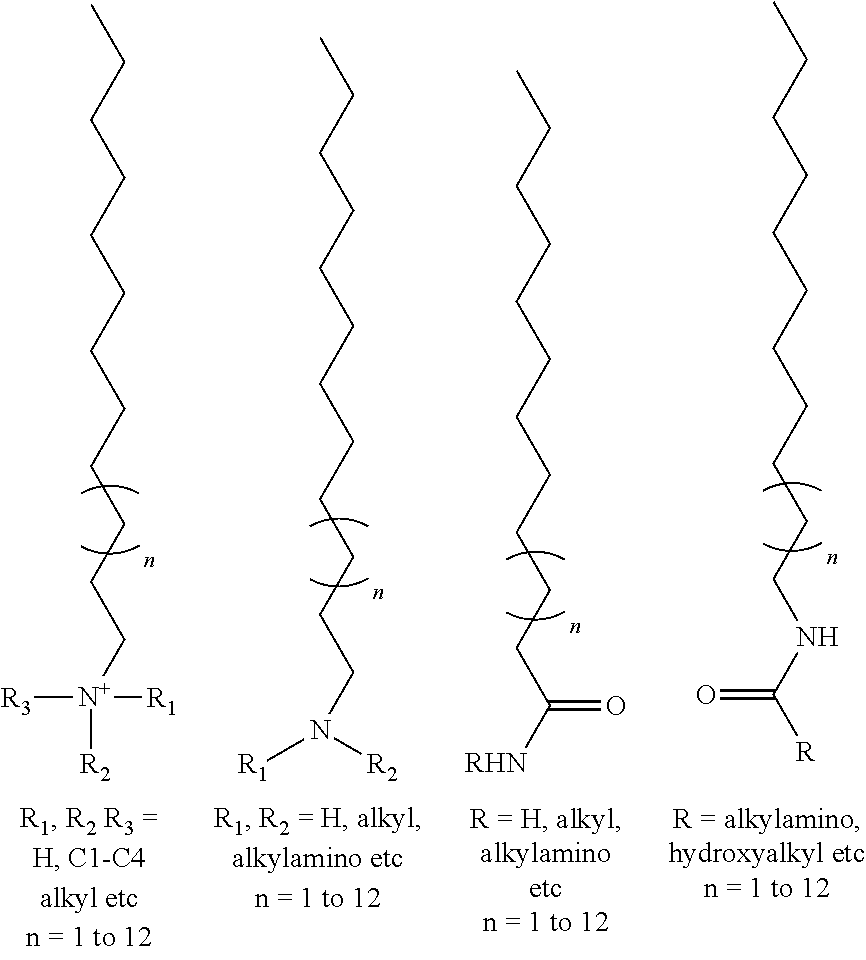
CCCCCCCCCCCCN([R2])[R1].CCCCCCCCCCCC[N+]([R1])([R3])[R2].CCCCCCCCCCCC([RHN])=O.CCCCCCCCCCCNC(=O)[R]
